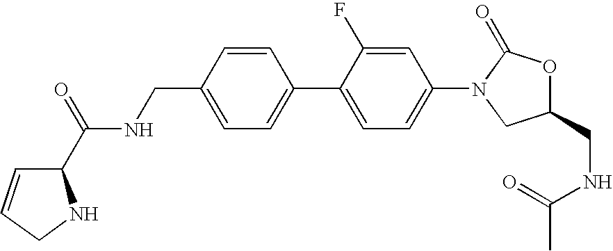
C1(CNC(C2C=CCN2)=O)=CC=C(C2=CC=C(N3CC(CNC(C)=O)OC3=O)C=C2F)C=C1
